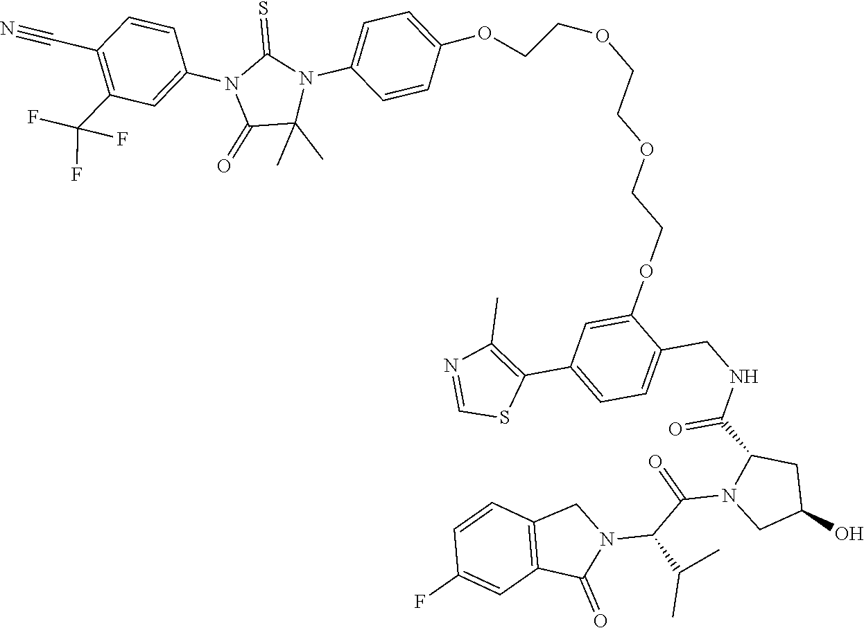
C1=CC2=C(C=C1F)C(=O)N(C(C(C)C)C(N1CC(O)CC1C(NCC1=CC=C(C3=C(C)N=CS3)C=C1OCCOCCOCCOC1=CC=C(N3C(=S)N(C4=CC(C(F)(F)F)=C(C#N)C=C4)C(=O)C3(C)C)C=C1)=O)=O)C2
